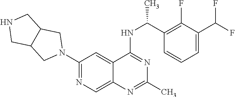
N1(C2=NC=C3C(=C2)C(NC(C2=C(F)C(C(F)F)=CC=C2)C)=NC(C)=N3)CC2C(C1)CNC2
